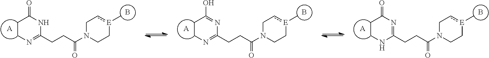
N1C(CCC(N2CC[E](C)cC2)=O)=NCCC1=O.[A].B.N1=C(O)CCN=C1CCC(N1CC[E](C)cC1)=O.[A].B.N1=C(CCC(N2CC[E](C)cC2)=O)NCCC1=O.[A].B
